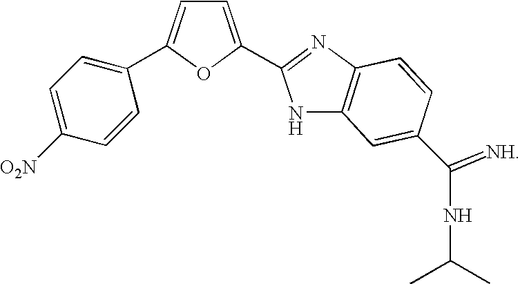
C1=C([O2N])C=CC(C2=CC=C(C3=NC4=C(N3)C=C(C(NC(C)C)=[NH])C=C4)O2)=C1
